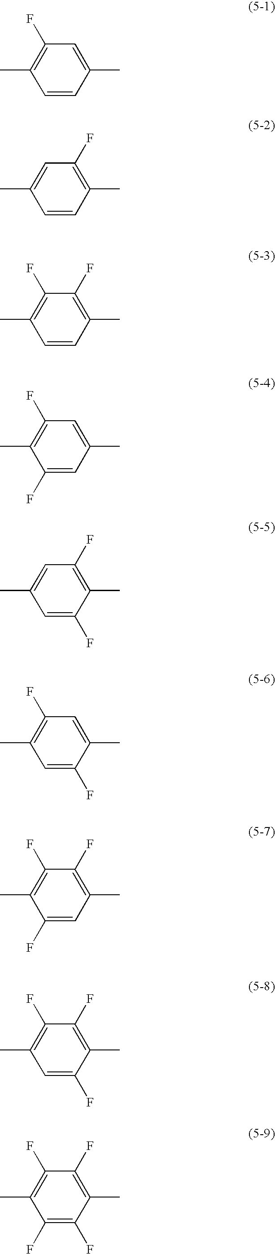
C1=CC(C)=CC(F)=C1C.C1=CC(C)=C(F)C=C1C.C1=CC(C)=C(F)C(F)=C1C.C1(F)=CC(C)=CC(F)=C1C.C1(F)=CC(C)=CC(F)=C1C.C1(F)=CC(C)=C(F)C=C1C.C1=C(F)C(C)=C(F)C(F)=C1C.C1(F)=CC(C)=C(F)C(F)=C1C.C1(F)=C(F)C(C)=C(F)C(F)=C1C
